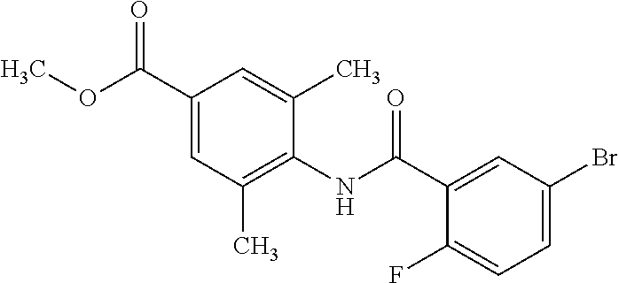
C1(C(OC)=O)=CC(C)=C(NC(C2=CC(Br)=CC=C2F)=O)C(C)=C1
